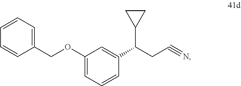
C1=CC(COC2=CC=CC(C(CC#N)C3CC3)=C2)=CC=C1
